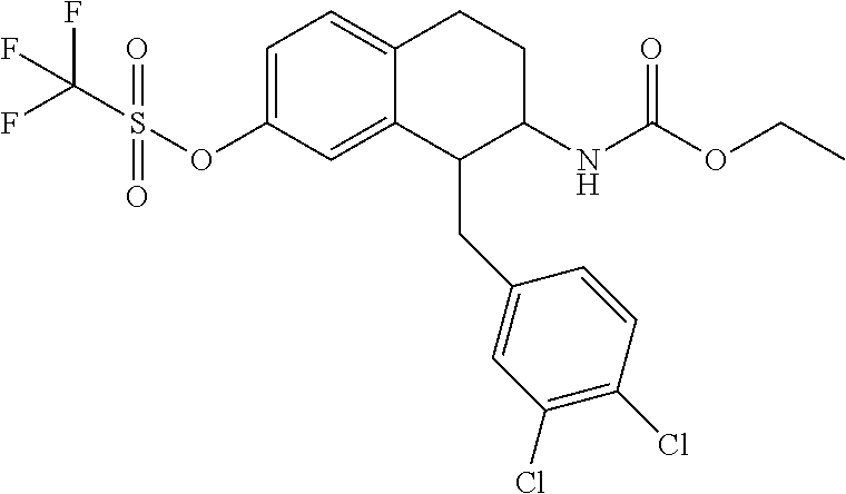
C1=C(OS(C(F)(F)F)(=O)=O)C=C2C(=C1)CCC(NC(OCC)=O)C2CC1=CC(Cl)=C(Cl)C=C1
